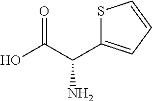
OC(C(N)C1=CC=CS1)=O
